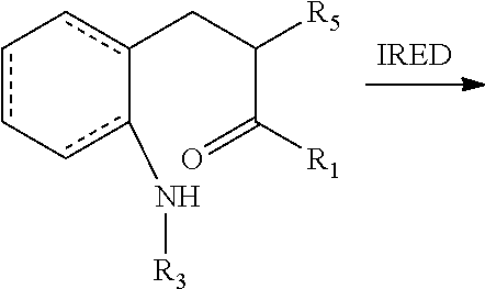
c1(CC([R5])C([R1])=O)c-cc-cc-1N[R3]
